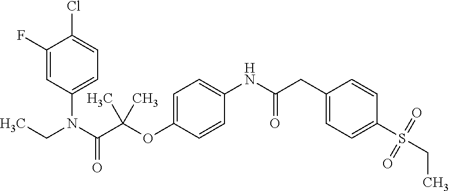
C1(F)=CC(N(C(C(OC2=CC=C(NC(CC3=CC=C(S(CC)(=O)=O)C=C3)=O)C=C2)(C)C)=O)CC)=CC=C1Cl
